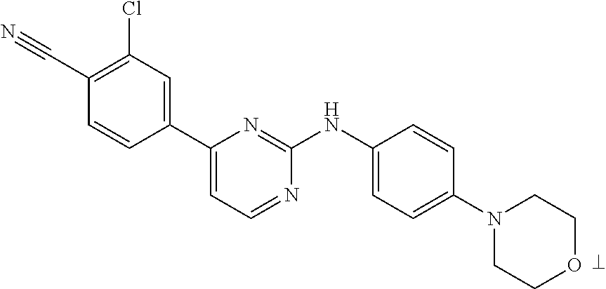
C(C1=C(Cl)C=C(C2=CC=NC(NC3=CC=C(N4CCOCC4)C=C3)=N2)C=C1)#N
